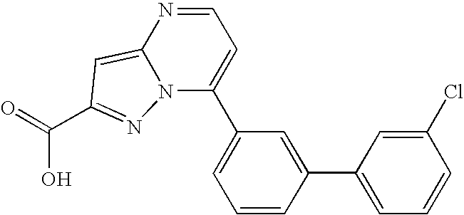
C1=CC(C2=CC=CC(Cl)=C2)=CC(C2=CC=NC3=CC(C(O)=O)=NN23)=C1
